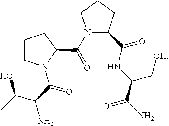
C1CN(C(C(N)C(O)C)=O)C(C(=O)N2CCCC2C(NC(C(=O)N)C[OH])=O)C1
